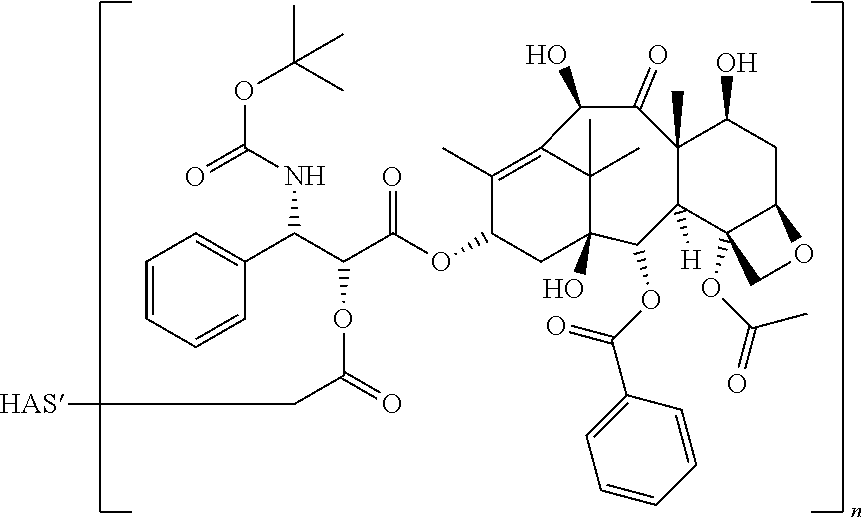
C1=CC=CC(C(C(C(OC2CC3(O)C(C)(C)C(=C2C)C(O)C(=O)C2(C)C([H])(C3OC(C3=CC=CC=C3)=O)C3(OC(=O)C)C(CC2O)OC3)=O)OC(=O)C[HAS])NC(=O)OC(C)(C)C)=C1
